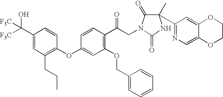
C1(C([F3C])([F3C])O)=CC(CCC)=C(OC2=CC(OCC3=CC=CC=C3)=C(C(CN3C(=O)C(C)(C4=NC=C5C(=C4)OCCO5)NC3=O)=O)C=C2)C=C1
